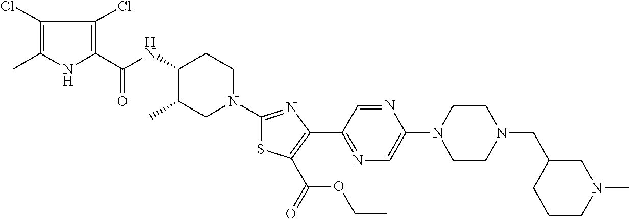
C1(Cl)=C(C)NC(C(NC2C(C)CN(C3=NC(C4=NC=C(N5CCN(CC6CCCN(C)C6)CC5)N=C4)=C(C(=O)OCC)S3)CC2)=O)=C1Cl
